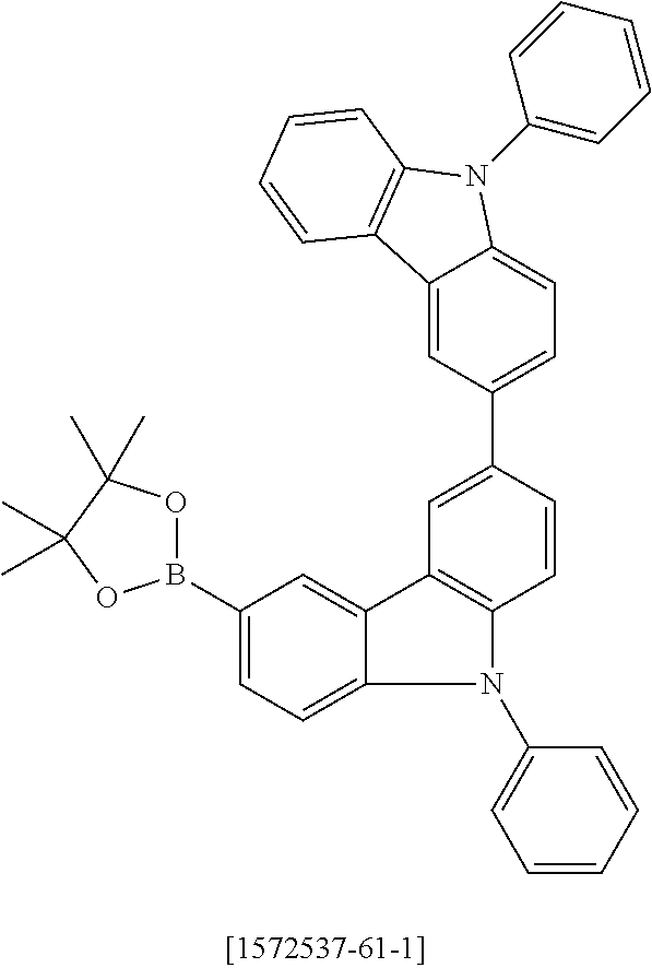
B1(C2=CC=C3C(=C2)C2=C(C=CC(C4=CC=C5C(=C4)C4=C(N5C5=CC=CC=C5)C=CC=C4)=C2)N3C2=CC=CC=C2)OC(C)(C)C(C)(C)O1
